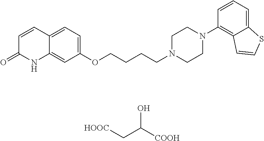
C1=CC2=CC=C(OCCCCN3CCN(C4=C5C(=CC=C4)SC=C5)CC3)C=C2NC1=O.[HOOC]CC([COOH])O
